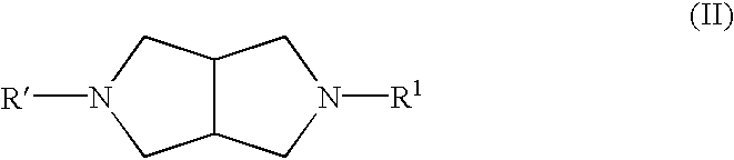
C12C(CN([R])C1)CN([R1])C2
